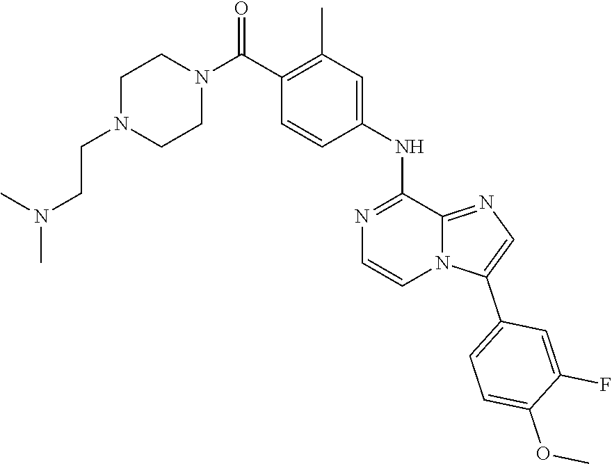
C1=CC(NC2=NC=CN3C2=NC=C3C2=CC=C(OC)C(F)=C2)=CC(C)=C1C(N1CCN(CCN(C)C)CC1)=O
